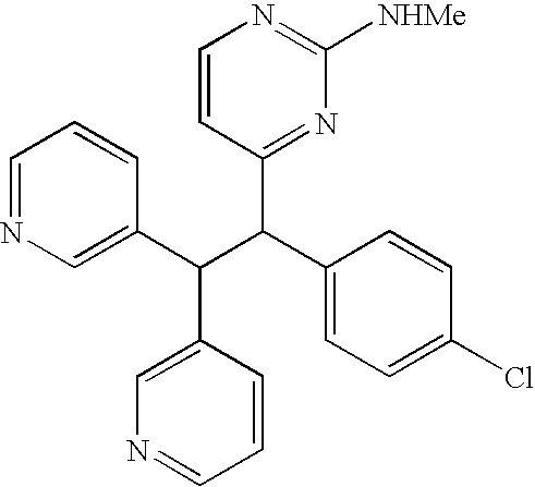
C1=NC=C(C(C(C2=CC=C(Cl)C=C2)C2=NC([NHMe])=NC=C2)C2=CN=CC=C2)C=C1
